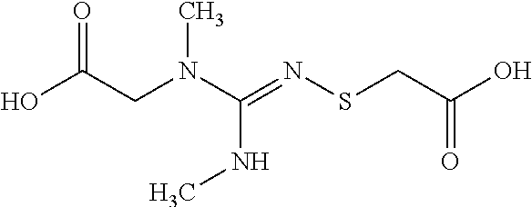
OC(CN(C(=NSCC(O)=O)NC)C)=O
